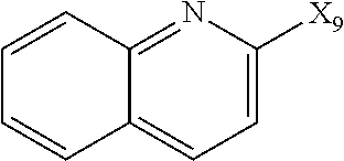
C1=CC2=NC([X9])=CC=C2C=C1
